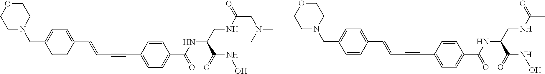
C1CN(CC2=CC=C(C=CC#CC3=CC=C(C(NC(CNC(CN(C)C)=O)C(=O)NO)=O)C=C3)C=C2)CCO1.C1CN(CC2=CC=C(C=CC#CC3=CC=C(C(NC(CNC(C)=O)C(=O)NO)=O)C=C3)C=C2)CCO1
